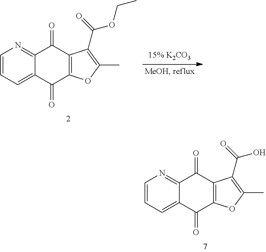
C1=CC=C2C(=N1)C(=O)C1=C(C2=O)OC(C)=C1C(=O)OCC.C1=CC=C2C(=N1)C(=O)C1=C(C2=O)OC(C)=C1C(=O)O
